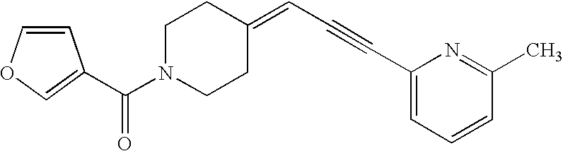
C(N1CCC(=CC#CC2=CC=CC(C)=N2)CC1)(=O)C1=COC=C1
